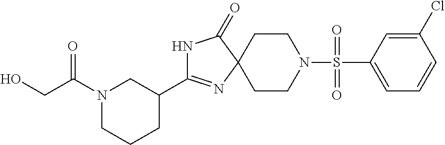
C1CN(S(C2=CC=CC(Cl)=C2)(=O)=O)CCC12N=C(C1CN(C(CO)=O)CCC1)NC2=O
